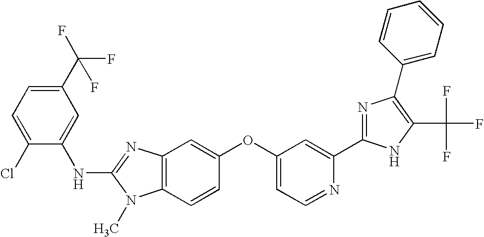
C1(C(F)(F)F)=CC=C(Cl)C(NC2=NC3=C(N2C)C=CC(OC2=CC=NC(C4=NC(C5=CC=CC=C5)=C(C(F)(F)F)N4)=C2)=C3)=C1
